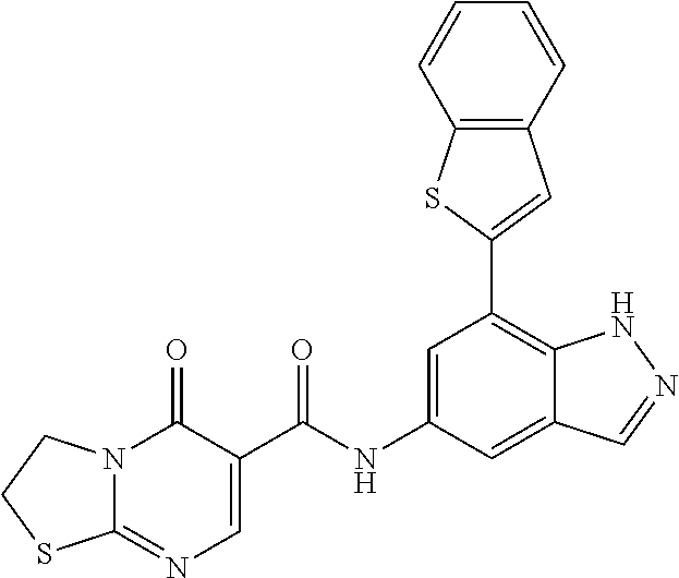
C1=C(NC(=O)C2=CN=C3N(C2=O)CCS3)C=C2C(=C1C1=CC3=C(S1)C=CC=C3)NN=C2
